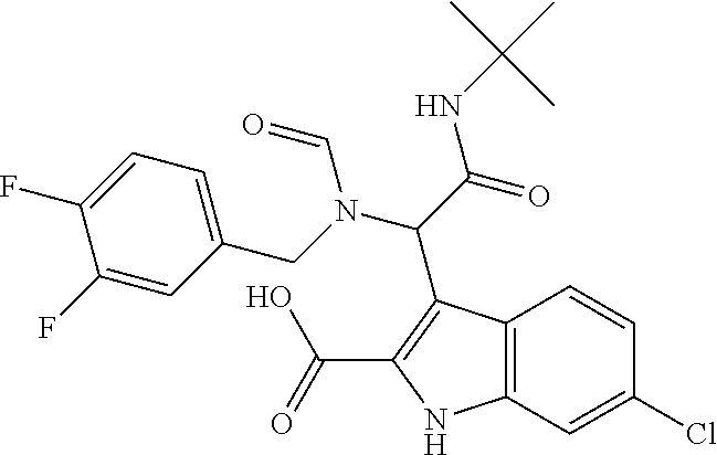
C12=C(C=C(Cl)C=C1)NC(C(O)=O)=C2C(C(=O)NC(C)(C)C)N(C=O)CC1=CC=C(F)C(F)=C1
